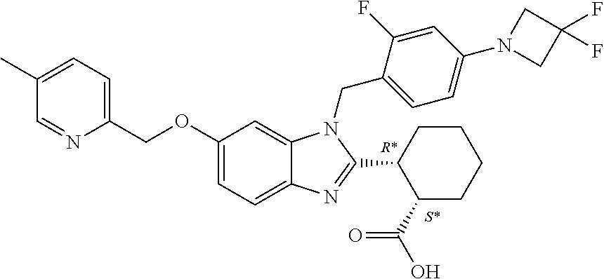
C1=C(C)C=NC(COC2=CC=C3C(=C2)N(CC2=CC=C(N4CC(F)(F)C4)C=C2F)C(C2C(C(O)=O)CCCC2)=N3)=C1
